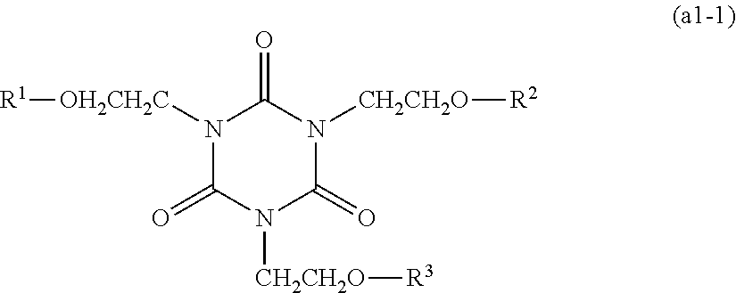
N1([OH2CH2C][R1])C(=O)N([CH2CH2O][R3])C(=O)N([CH2CH2O][R2])C1=O
